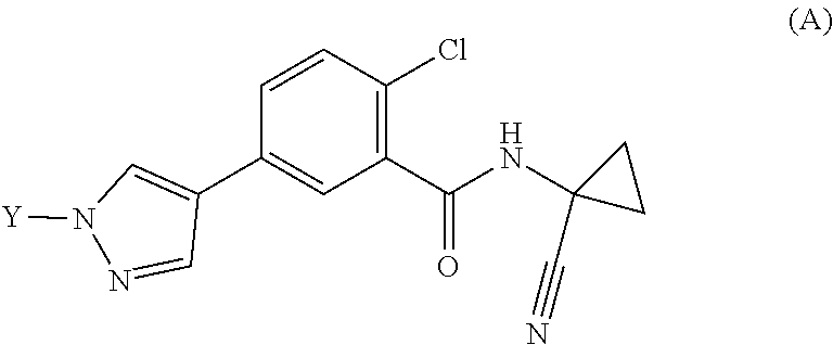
C1=CC(Cl)=C(C(=O)NC2(C#N)CC2)C=C1C1=CN([Y])N=C1
